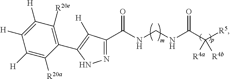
N1=C(C(NCNC(C([R5])([R4a])[R4b])=O)=O)C([H])=C(C2=C([R20e])C([H])=C([H])C([H])=C2[R20a])N1
